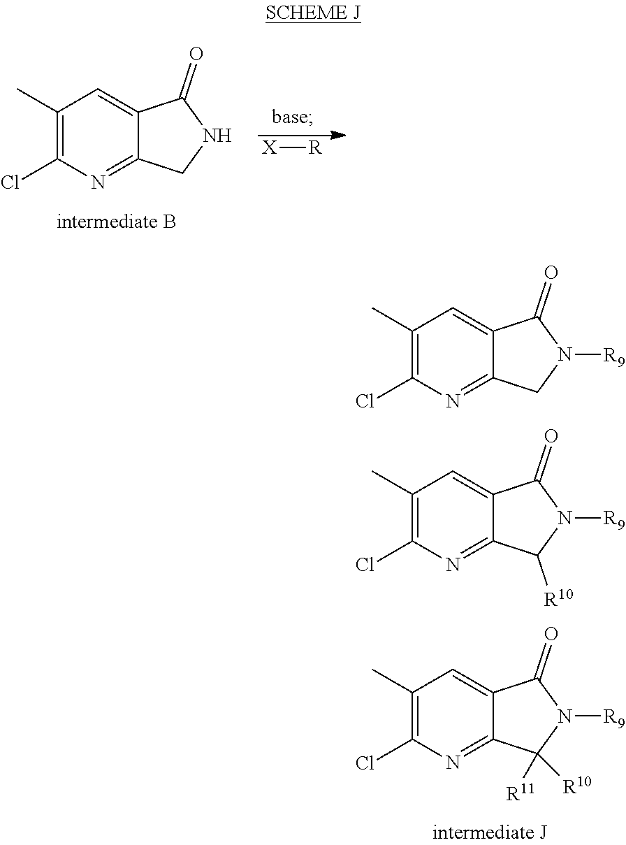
C1(C)=C(Cl)N=C2C(=C1)C(=O)N([R9])C2[R10].C1(C)=C(Cl)N=C2C(=C1)C(=O)N([R9])C2.C1(C)=C(Cl)N=C2C(=C1)C(=O)N([R9])C2([R11])[R10].[X][R].C1(C)=C(Cl)N=C2C(=C1)C(=O)NC2
